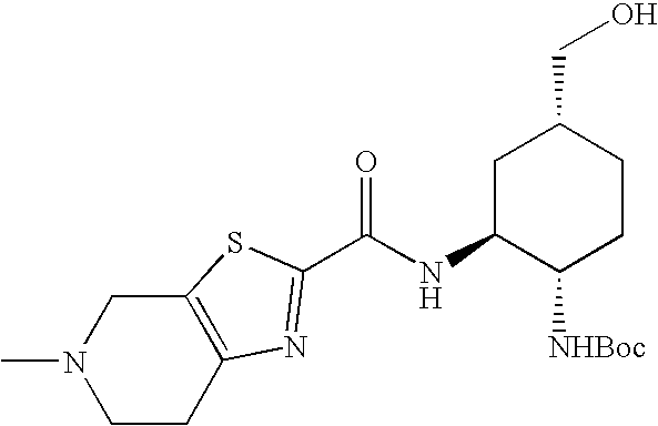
N1(C)CCC2=C(C1)SC(C(NC1C([NHBoc])CCC(CO)C1)=O)=N2
